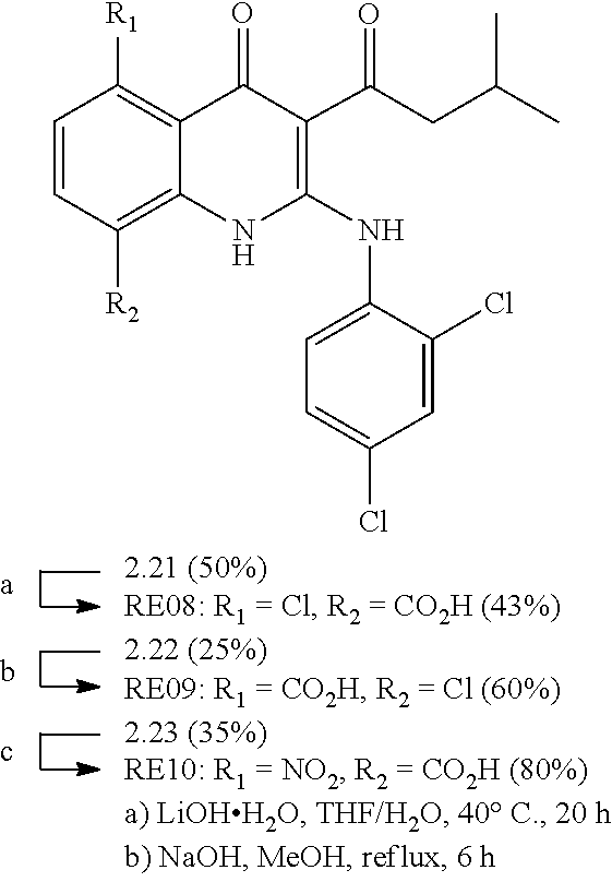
C1=C(Cl)C=C(Cl)C(NC2=C(C(=O)CC(C)C)C(=O)C3=C([R1])C=CC([R2])=C3N2)=C1
